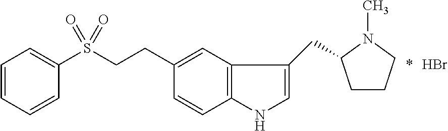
C1=CC=CC(S(CCC2=CC3=C(C=C2)NC=C3CC2CCCN2C)(=O)=O)=C1.*.Br
